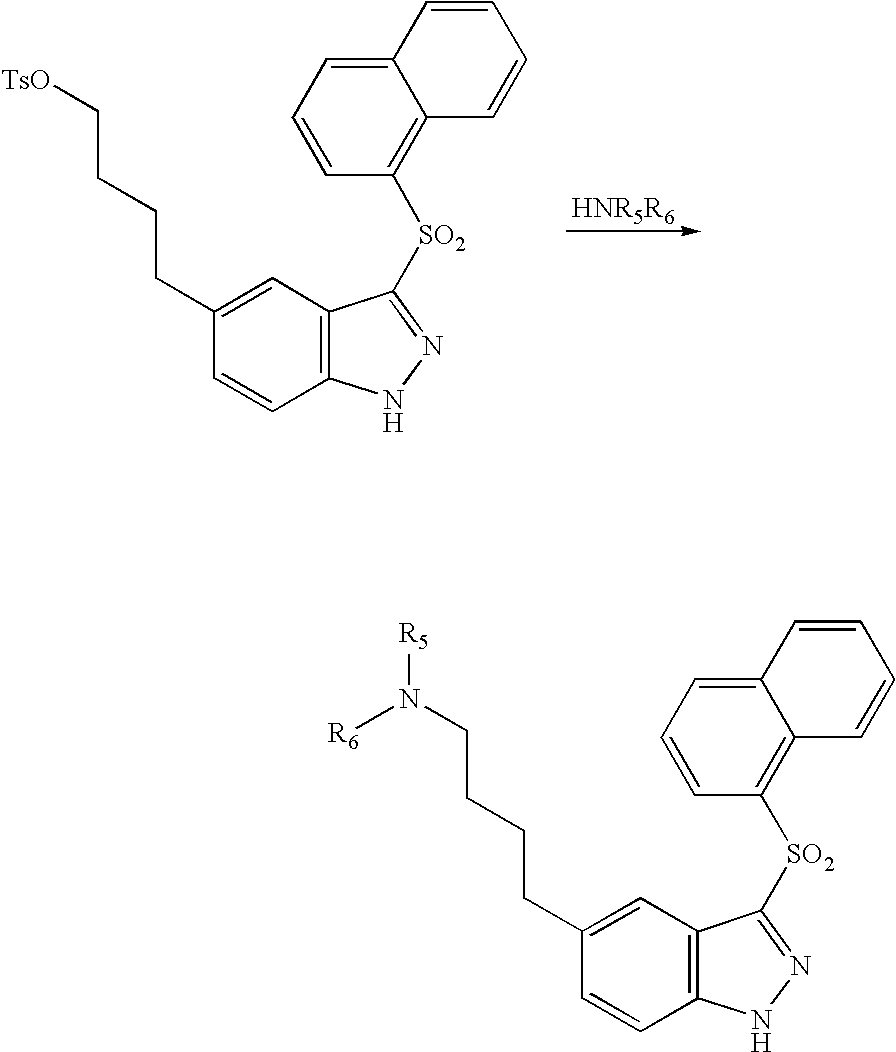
C12=C(C=C(CCCC[TsO])C=C1)C([SO2]C1=C3C(=CC=C1)C=CC=C3)=NN2.C12=C(C=C(CCCCN([R5])[R6])C=C1)C([SO2]C1=C3C(=CC=C1)C=CC=C3)=NN2
